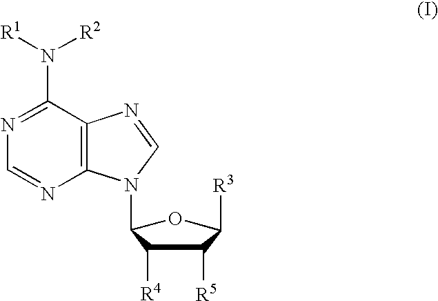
C1(N([R1])[R2])=NC=NC2=C1N=CN2C1C([R4])C([R5])C([R3])O1
